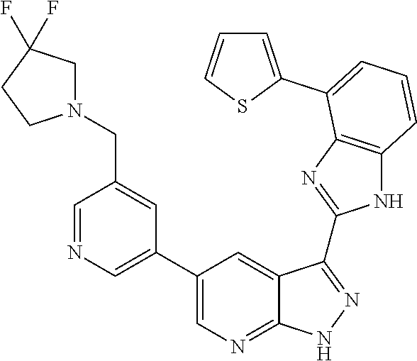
C1=NC=C(C2=CN=C3C(=C2)C(C2=NC4=C(N2)C=CC=C4C2=CC=CS2)=NN3)C=C1CN1CC(F)(F)CC1
